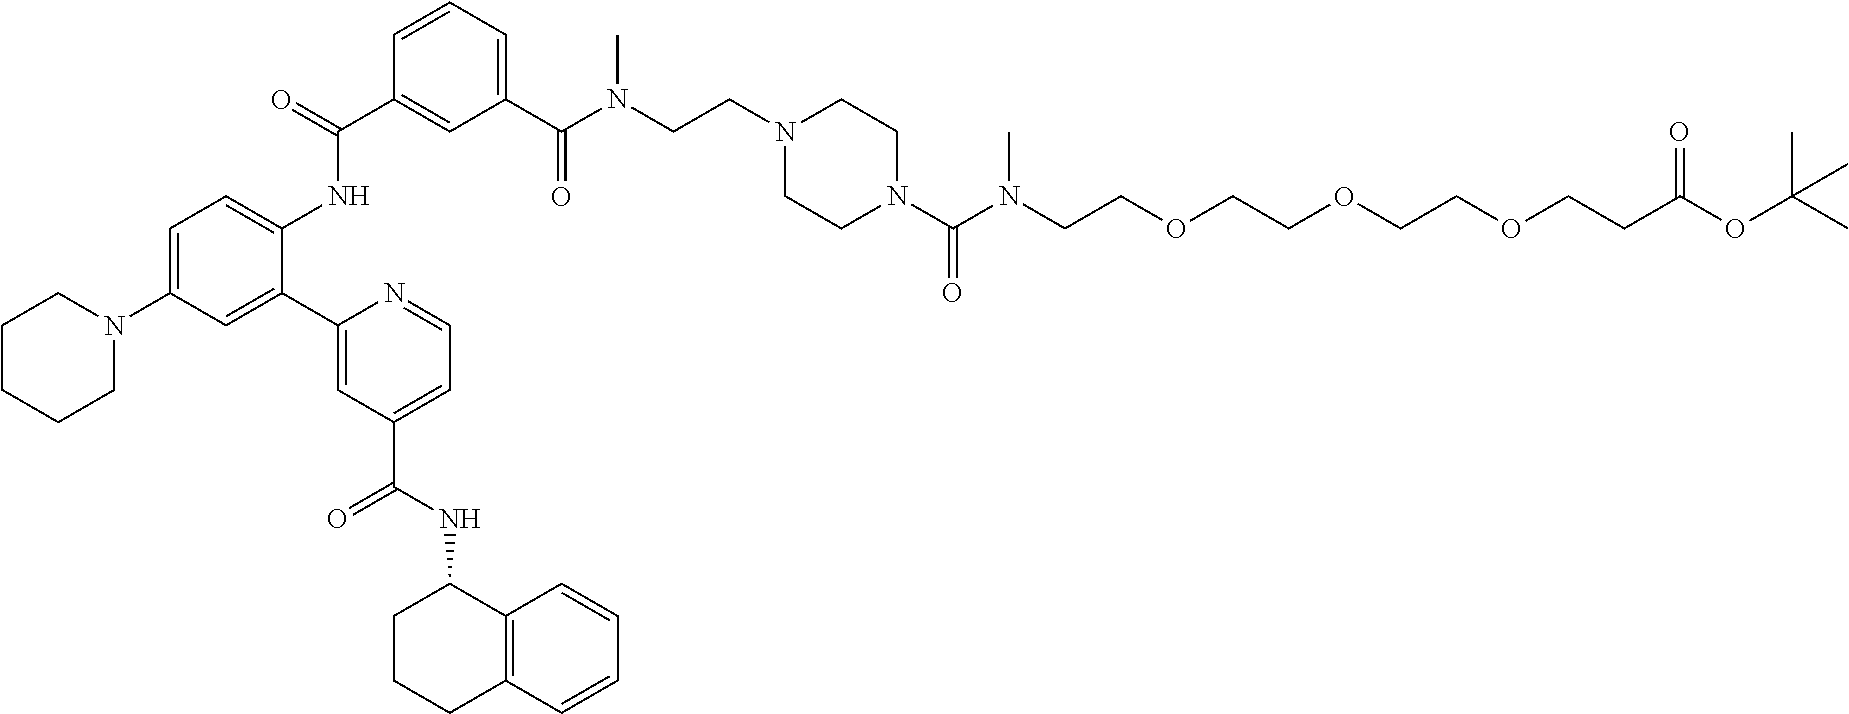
C1(C(N(CCN2CCN(C(N(CCOCCOCCOCCC(OC(C)(C)C)=O)C)=O)CC2)C)=O)=CC=CC(C(=O)NC2=CC=C(N3CCCCC3)C=C2C2=CC(C(NC3CCCC4=C3C=CC=C4)=O)=CC=N2)=C1
